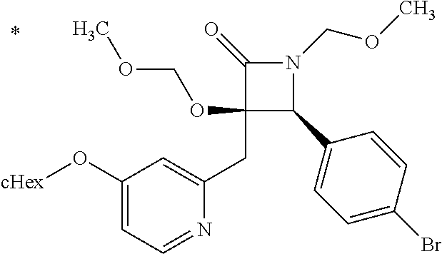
C1(CC2=CC(O[cHex])=CC=N2)(OCOC)C(C2=CC=C(Br)C=C2)N(COC)C1=O
